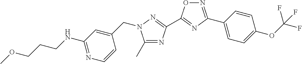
C1(C)=NC(C2=NC(C3=CC=C(OC(F)(F)F)C=C3)=NO2)=NN1CC1=CC(NCCCOC)=NC=C1
